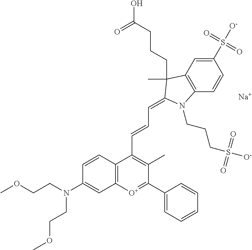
C12=C(C=CC(S([O-])(=O)=O)=C1)N(CCCS([O-])(=O)=O)C(=CC=CC1=C(C)C(C3=CC=CC=C3)=[O+]C3=C1C=CC(N(CCOC)CCOC)=C3)C2(CCCC(O)=O)C.[Na]
